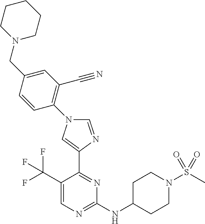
C1(C(F)(F)F)=CN=C(NC2CCN(S(C)(=O)=O)CC2)N=C1C1=CN(C2=C(C#N)C=C(CN3CCCCC3)C=C2)C=N1
